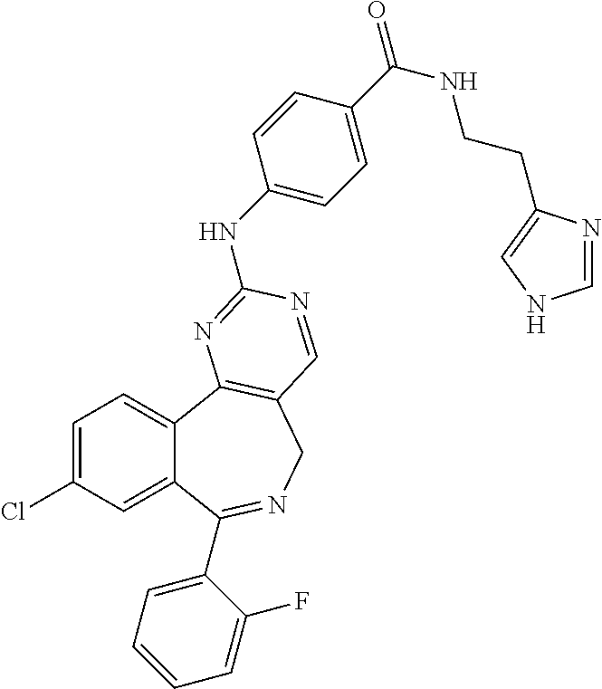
C1=C(Cl)C=C2C(=C1)C1=C(CN=C2C2=CC=CC=C2F)C=NC(NC2=CC=C(C(=O)NCCC3=CNC=N3)C=C2)=N1
